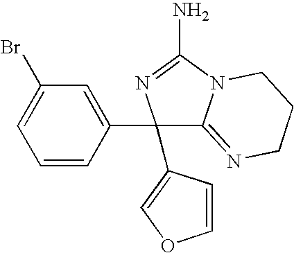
C1=CC(C2(C3=COC=C3)C3=NCCCN3C(N)=N2)=CC(Br)=C1
